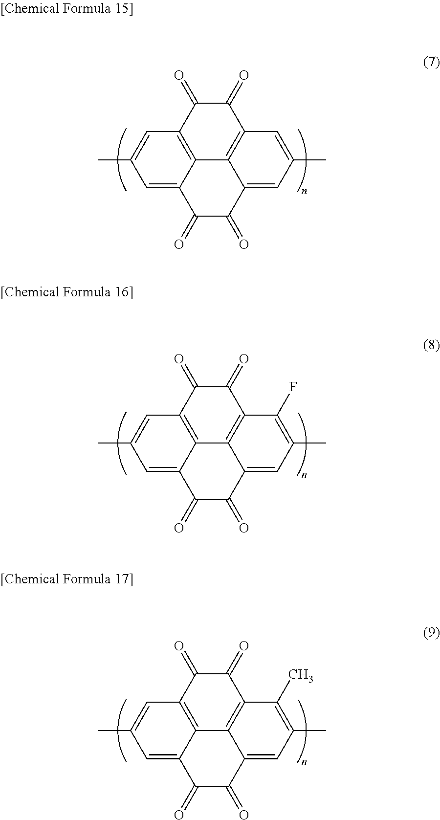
C12=C3C(=O)C(=O)C4=C1C(=CC(C)=C4)C(=O)C(=O)C2=CC(C)=C3.C12=C3C(=O)C(=O)C4=C1C(=CC(C)=C4F)C(=O)C(=O)C2=CC(C)=C3.C12=C3C(=O)C(=O)C4=C1C(=CC(C)=C4C)C(=O)C(=O)C2=CC(C)=C3
